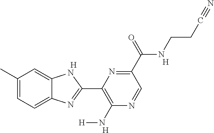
[H].C1(C)=CC=C2C(=C1)NC(C1=C(N[H])N=CC(C(NCCC#N)=O)=N1)=N2.[H].[H]
